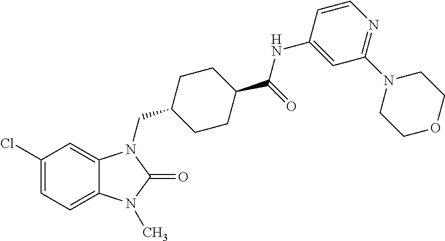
C1(Cl)=CC=C2C(=C1)N(CC1CCC(C(=O)NC3=CC(N4CCOCC4)=NC=C3)CC1)C(=O)N2C
